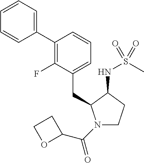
C(C1=CC=CC(C2=CC=CC=C2)=C1F)C1N(C(C2CCO2)=O)CCC1NS(C)(=O)=O
